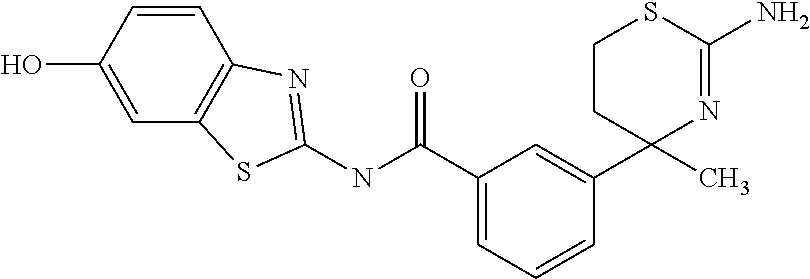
C1(C2(C)N=C(N)SCC2)=CC(C(NC2=NC3=C(C=C(O)C=C3)S2)=O)=CC=C1
